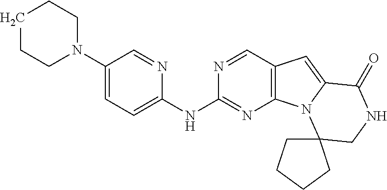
C1CCN(C2=CC=C(NC3=NC4=C(C=N3)C=C3N4C4(CNC3=O)CCCC4)N=C2)CC1
